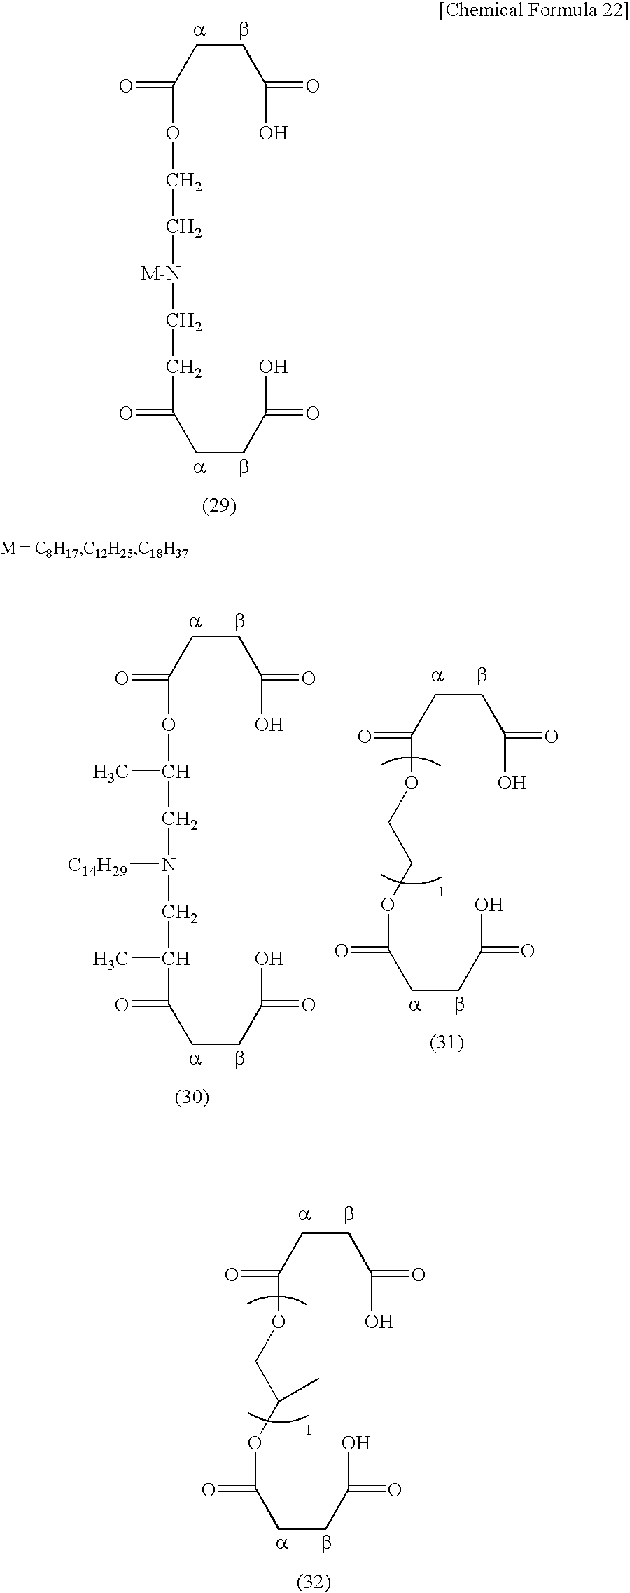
C(CC(O)=O)C(OCC[M-N]CCC(CCC(O)=O)=O)=O.C(CC(O)=O)C(OC(CN(CC(C(CCC(O)=O)=O)C)[C14H29])C)=O.C(CC(O)=O)C(OCCOC(CCC(O)=O)=O)=O.C(CC(O)=O)C(OCC(OC(CCC(O)=O)=O)C)=O
